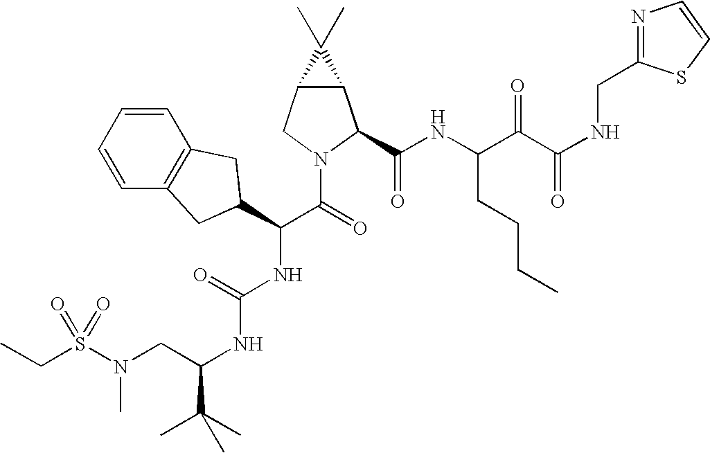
C1=CC=CC2=C1CC(C(C(=O)N1CC3C(C1C(NC(C(C(NCC1=NC=CS1)=O)=O)CCCC)=O)C3(C)C)NC(NC(C(C)(C)C)CN(S(CC)(=O)=O)C)=O)C2
